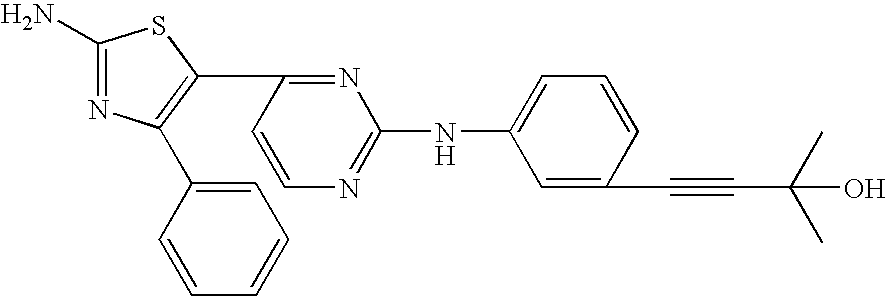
C1=C(C2=C(C3=NC(NC4=CC=CC(C#CC(C)(C)O)=C4)=NC=C3)SC(N)=N2)C=CC=C1
